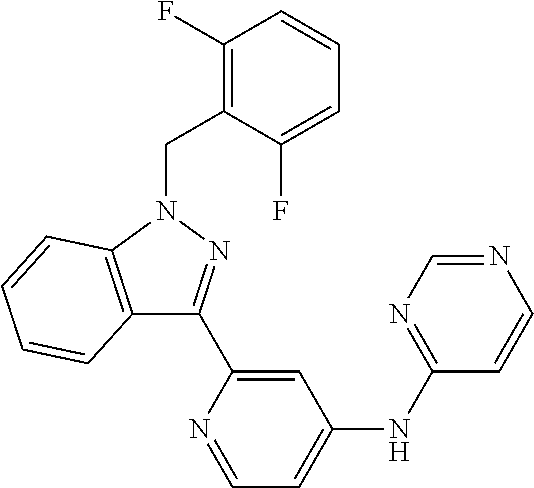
C12=C(N(CC3=C(F)C=CC=C3F)N=C1C1=CC(NC3=NC=NC=C3)=CC=N1)C=CC=C2
